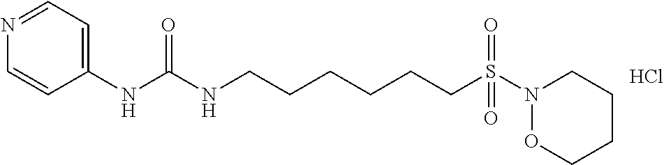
C1=CC(NC(NCCCCCCS(N2CCCCO2)(=O)=O)=O)=CC=N1.Cl
